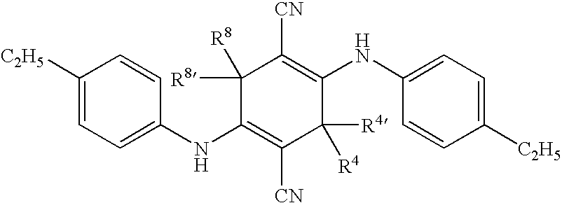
C1(NC2=CC=C([C2H5])C=C2)=C([CN])C([R4])([R4])C(NC2=CC=C([C2H5])C=C2)=C([CN])C1([R8])[R8]
